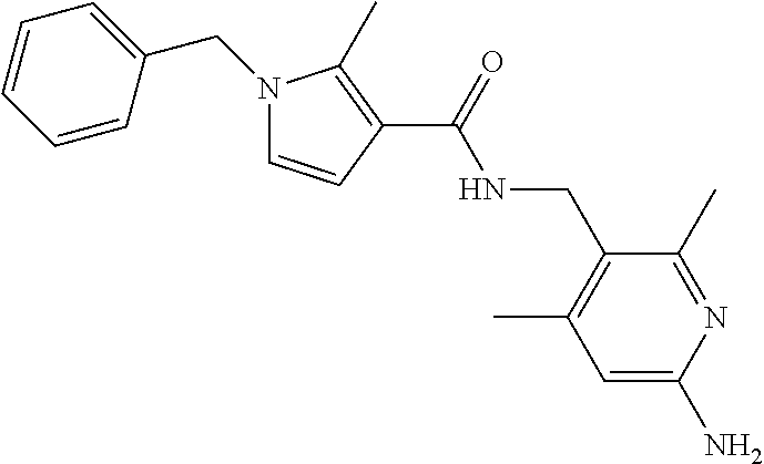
N1(CC2=CC=CC=C2)C=CC(C(NCC2=C(C)C=C(N)N=C2C)=O)=C1C
